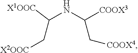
C([COOX3])(C[COOX4])NC(C[X2OOC])[X1OOC]
